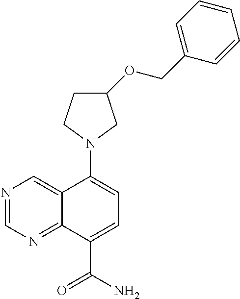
C1(OCC2=CC=CC=C2)CCN(C2=CC=C(C(N)=O)C3=NC=NC=C23)C1
